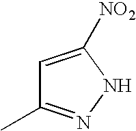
C1=C([NO2])NN=C1C
